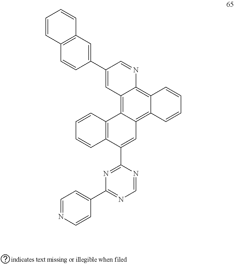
C12=C3C(=C4C(=C1N=CC(C1=CC5=C(C=C1)C=CC=C5)=C2)C=CC=C4)C=C(C1=NC(C2=CC=NC=C2)=NC=N1)C1=C3C=CC=C1
